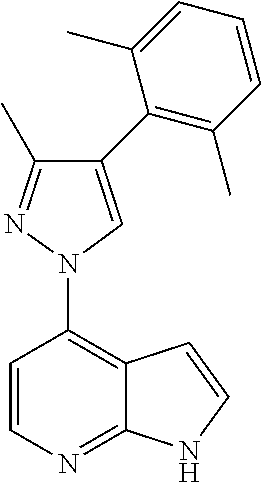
C12=C(N3C=C(C4=C(C)C=CC=C4C)C(C)=N3)C=CN=C1NC=C2
